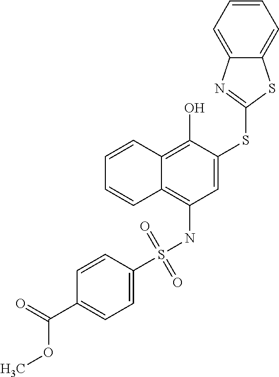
C1=CC2=C(O)C(SC3=NC4=CC=CC=C4S3)=CC(NS(=O)(=O)C3=CC=C(C(=O)OC)C=C3)=C2C=C1
